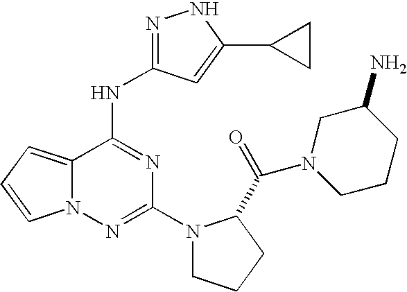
C12=CC=CN1N=C(N1CCCC1C(=O)N1CCCC(N)C1)N=C2NC1=NNC(C2CC2)=C1
